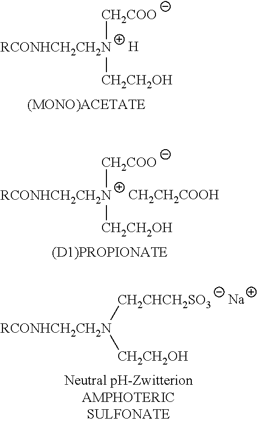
[RCONHCH2CH2N]([CH2COO])[CH2CH2OH].[H].[RCONHCH2CH2N]([CH2COO])[CH2CH2OH].[CH2CH2COOH].[CH2CHCH2SO3][RCONHCH2CH2N][CH2CH2OH].[Na]
